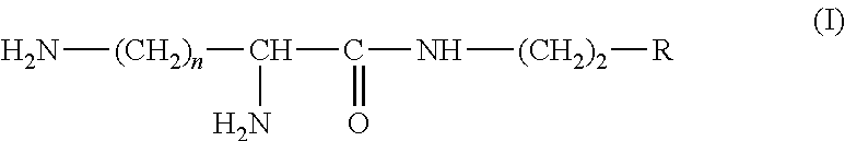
[(CH2)n](N)C(C(=O)N[(CH2)2][R])N
